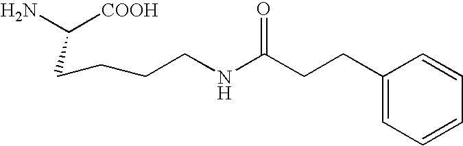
C(C([COOH])N)CCCNC(CCC1=CC=CC=C1)=O
